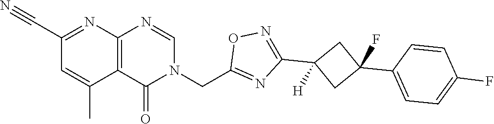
C12=C(N=CN(CC3=NC(C4([H])CC(C5=CC=C(F)C=C5)(F)C4)=NO3)C1=O)N=C(C#N)C=C2C
